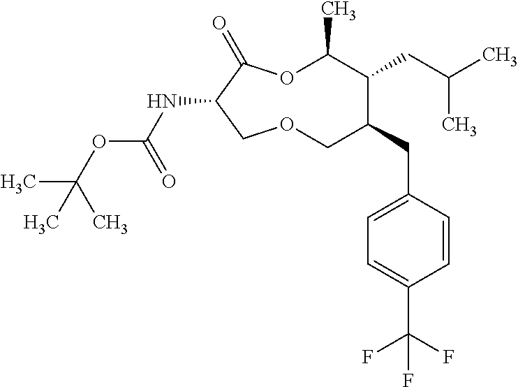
N(C1C(=O)OC(C)C(CC(C)C)C(CC2=CC=C(C(F)(F)F)C=C2)COC1)C(OC(C)(C)C)=O
